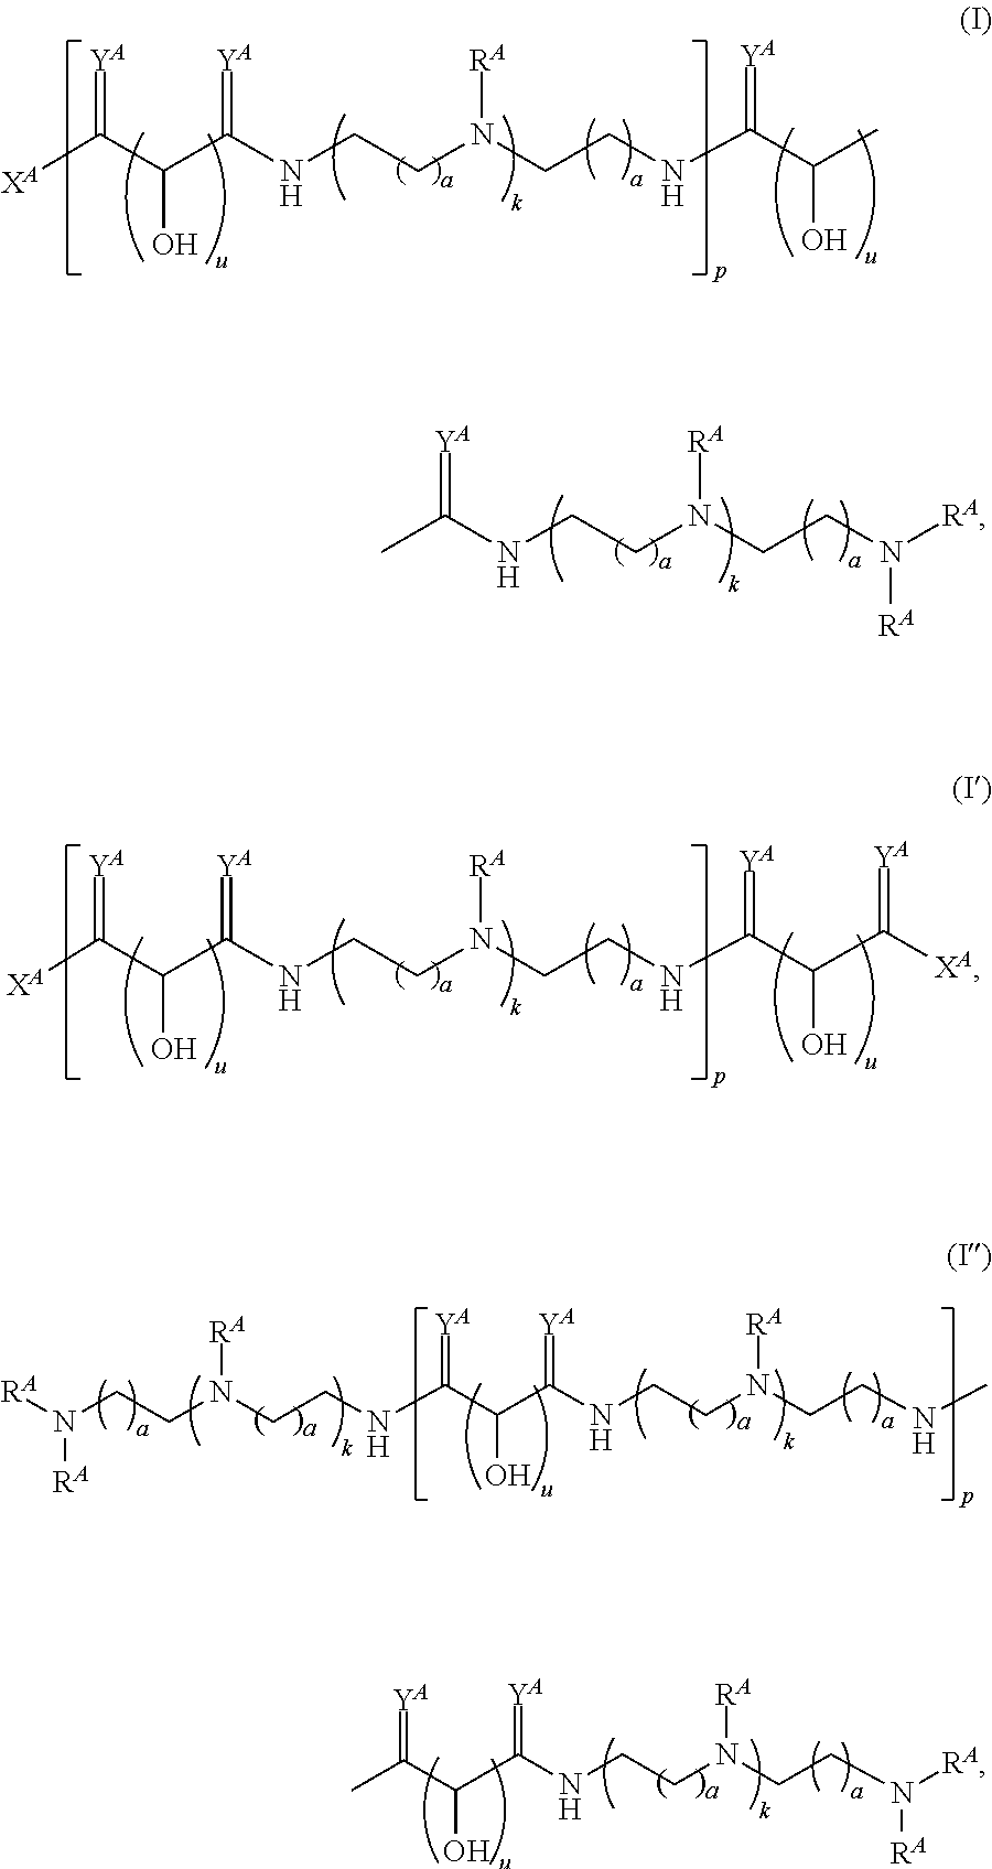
C(NCCN(CCN([RA])[RA])[RA])(C)=[YA].[XA]C(=[YA])C(C(NCCN(CCNC(=[YA])C(O)C)[RA])=[YA])O.[XA]C(=[YA])C(C(NCCN(CCNC(=[YA])C(O)C([XA])=[YA])[RA])=[YA])O.C(NCCN(CCN([RA])[RA])[RA])(C(C(C)=[YA])O)=[YA].N(C(=[YA])C(C(NCCN(CCNC)[RA])=[YA])O)CCN(CCN([RA])[RA])[RA]
